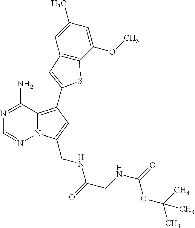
N12C(=C(C3=CC4=C(C(OC)=CC(C)=C4)S3)C=C1CNC(CNC(=O)OC(C)(C)C)=O)C(N)=NC=N2
